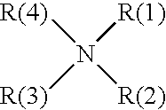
[R(4)]N([R(1)])([R(3)])[R(2)]
